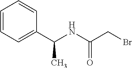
C1=CC=C(C(NC(CBr)=O)C)C=C1
